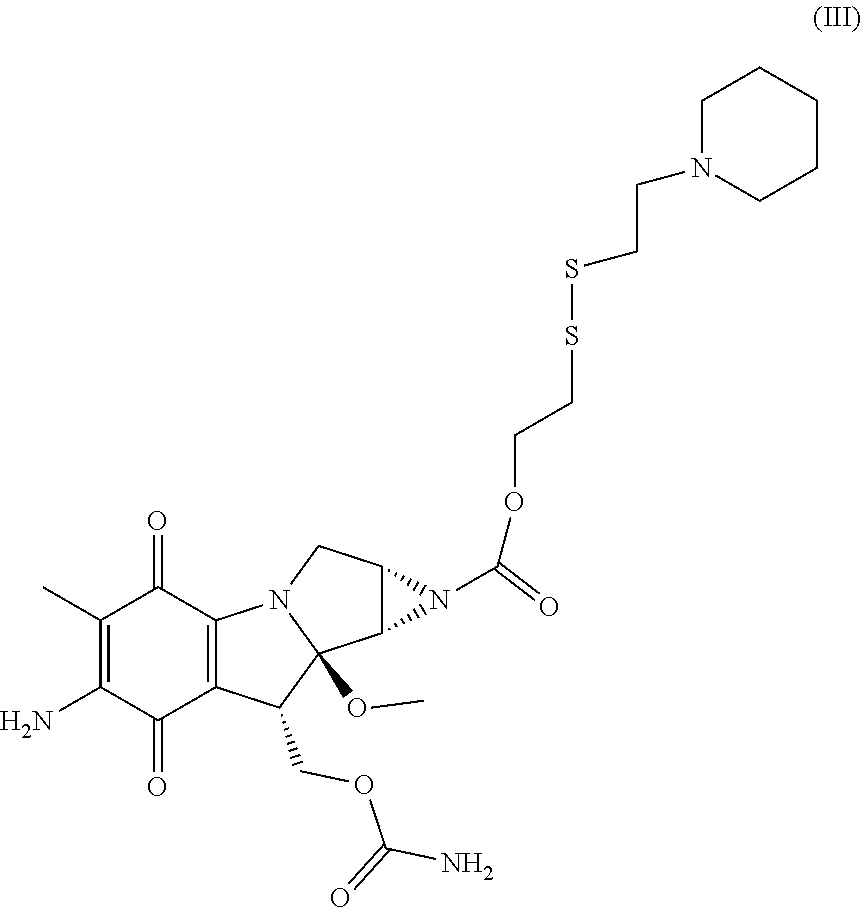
C1(C)=C(N)C(=O)C2=C(C1=O)N1C(OC)(C2COC(N)=O)C2C(C1)N2C(OCCSSCCN1CCCCC1)=O
